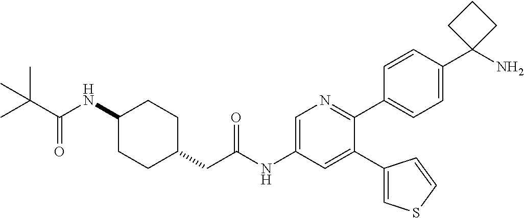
C1(NC(C(C)(C)C)=O)CCC(CC(NC2=CN=C(C3=CC=C(C4(N)CCC4)C=C3)C(C3=CSC=C3)=C2)=O)CC1
